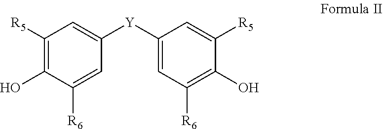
C1=C([Y]C2=CC([R5])=C(O)C([R6])=C2)C=C([R5])C(O)=C1[R6]
